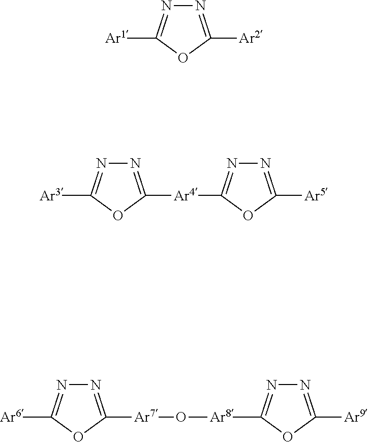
N1=C([Ar7]O[Ar8]C2=NN=C([Ar9])O2)OC([Ar6])=N1.N1=C([Ar2])OC([Ar1])=N1.N1=C([Ar4]C2=NN=C([Ar5])O2)OC([Ar3])=N1
